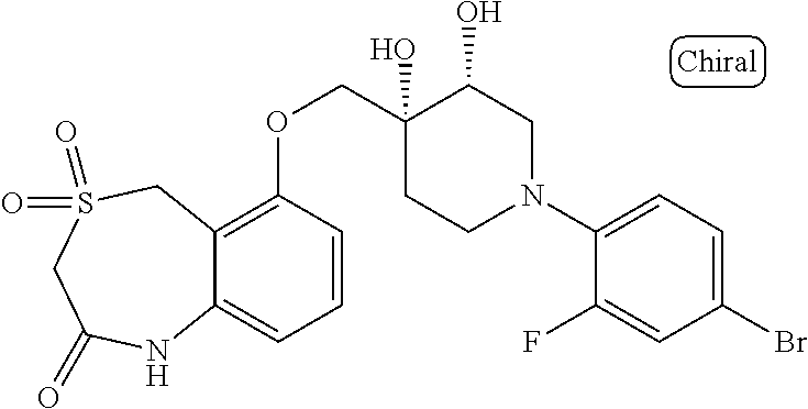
C1(N2CC(O)C(O)(COC3=C4C(=CC=C3)NC(=O)CS(=O)(=O)C4)CC2)=CC=C(Br)C=C1F
